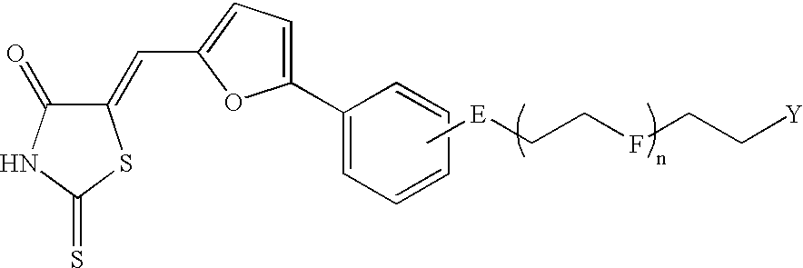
C1(=CC2=CC=C(C3=CC=CC=C3)O2)C(=O)NC(=S)S1.C[E]CCFCC[Y]
